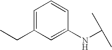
C1=C(CC)C=C(NC(C)C)C=C1
